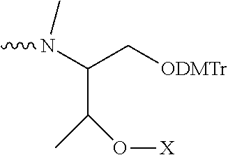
CN(C)C(C[ODMTr])C(C)O[X]
